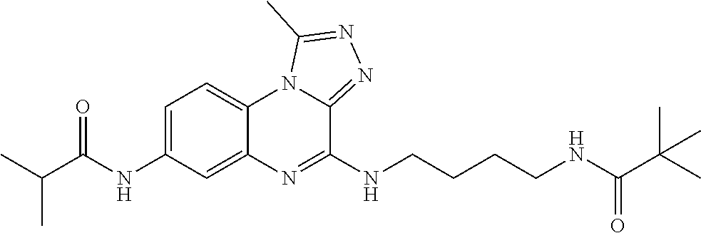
C1(NC(C(C)C)=O)=CC=C2C(=C1)N=C(NCCCCNC(C(C)(C)C)=O)C1=NN=C(C)N21
